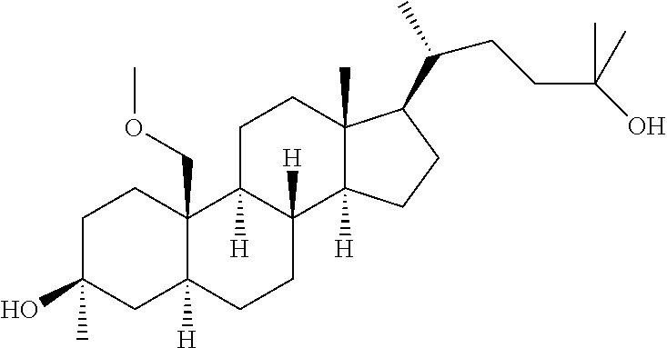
C1C(O)(C)CC2([H])C(COC)(C1)C1([H])C([H])(CC2)C2([H])C(C)(CC1)C(C(C)CCC(O)(C)C)CC2
